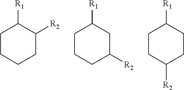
C1CCCC([R2])C1[R1].C1CCC([R2])CC1[R1].C1CC([R2])CCC1[R1]
